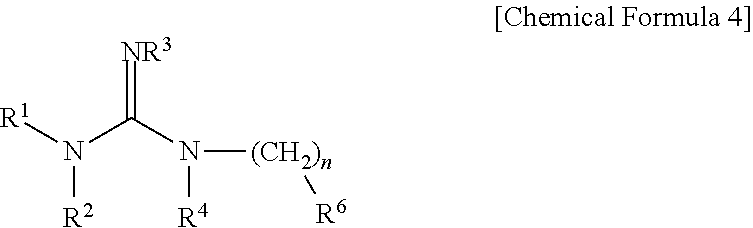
[R1]N(C(=[NR3])N([R4])[(CH2)n][R6])[R2]
